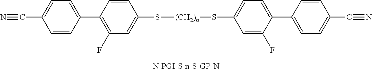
S([(CH2)n]SC1=CC=C(C2=CC=C(C#N)C=C2)C(F)=C1)C1=CC(F)=C(C2=CC=C(C#N)C=C2)C=C1
